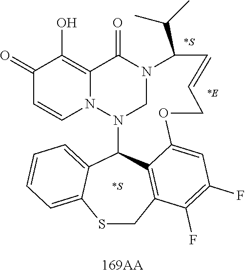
C1(=O)C=CN2C(=C1O)C(=O)N1CN2C2C3=CC=CC=C3SCC3=C2C(=CC(F)=C3F)OCC=CC1C(C)C.[*S].[*E].[*S]
